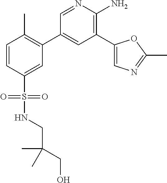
C1=CC(S(=O)(NCC(CO)(C)C)=O)=CC(C2=CC(C3=CN=C(C)O3)=C(N)N=C2)=C1C
